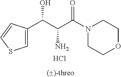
C(C(C(N1CCOCC1)=O)N)(O)C1=CSC=C1.Cl
